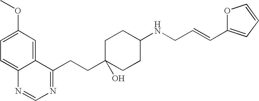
C1=C(OC)C=C2C(=C1)N=CN=C2CCC1(O)CCC(NCC=CC2=CC=CO2)CC1
